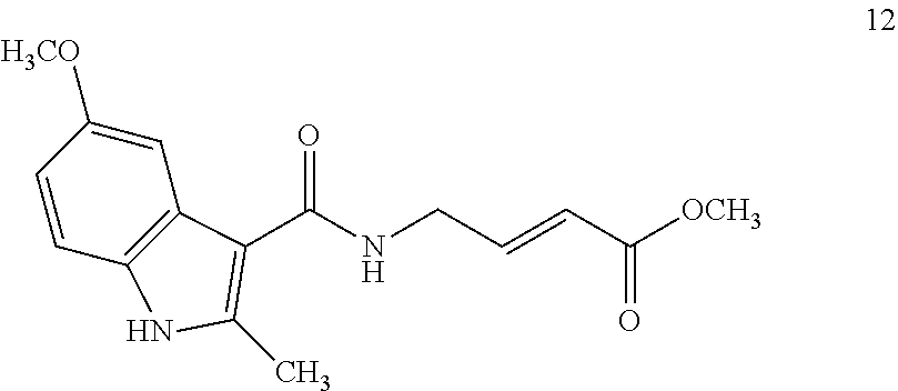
C1=C([H3CO])C=CC2=C1C(C(NCC=CC([OCH3])=O)=O)=C(C)N2
